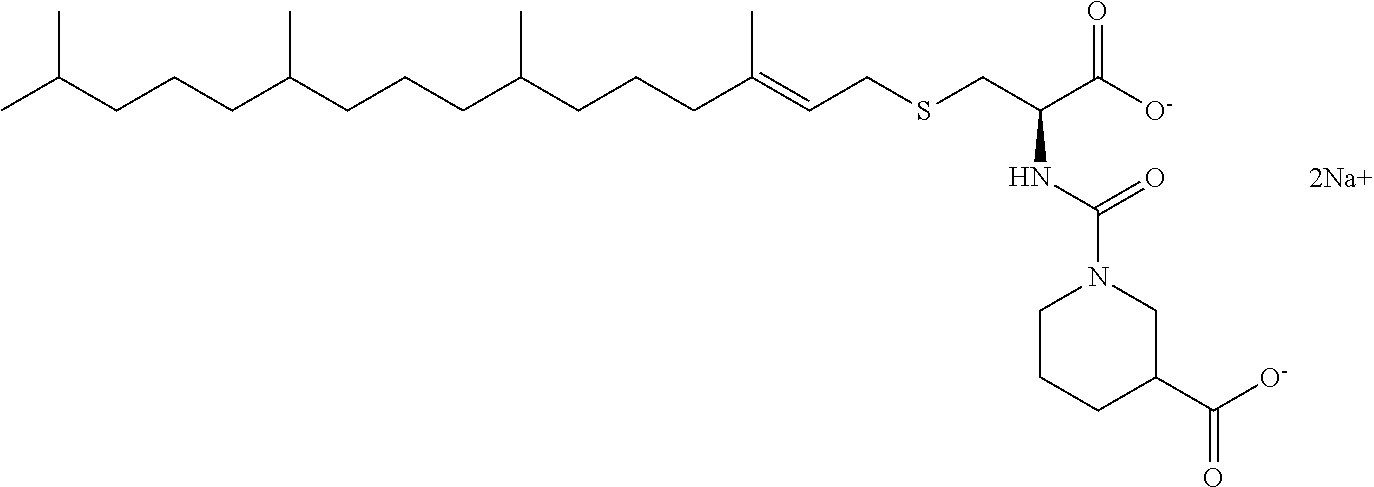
CC(CCCC(CCCC(CCCC(=CCSCC(C([O-])=O)NC(N1CCCC(C([O-])=O)C1)=O)C)C)C)C
